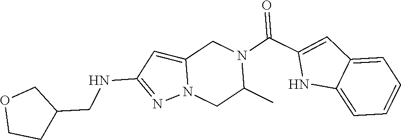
C12=CC(NCC3COCC3)=NN1CC(C)N(C(C1=CC3=CC=CC=C3N1)=O)C2
